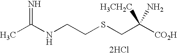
CC(NCCSCC([CO2H])([H3CH2C])N)=N.[2HCl]
